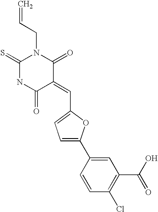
C=CCN1C(=S)NC(=O)C(=CC2=CC=C(C3=CC(C(O)=O)=C(Cl)C=C3)O2)C1=O
